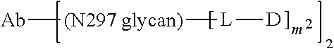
[(N297 glycan)]([L][D])[Ab]
